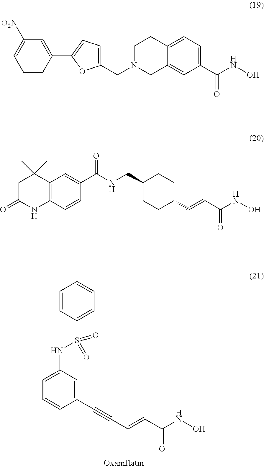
C1=CC(S(NC2=CC=CC(C#CC=CC(NO)=O)=C2)(=O)=O)=CC=C1.C1=CC(C2=CC=C(CN3CC4=CC(C(NO)=O)=CC=C4CC3)O2)=CC([O2N])=C1.C12=C(C=CC(C(NCC3CCC(C=CC(NO)=O)CC3)=O)=C1)NC(=O)CC2(C)C
